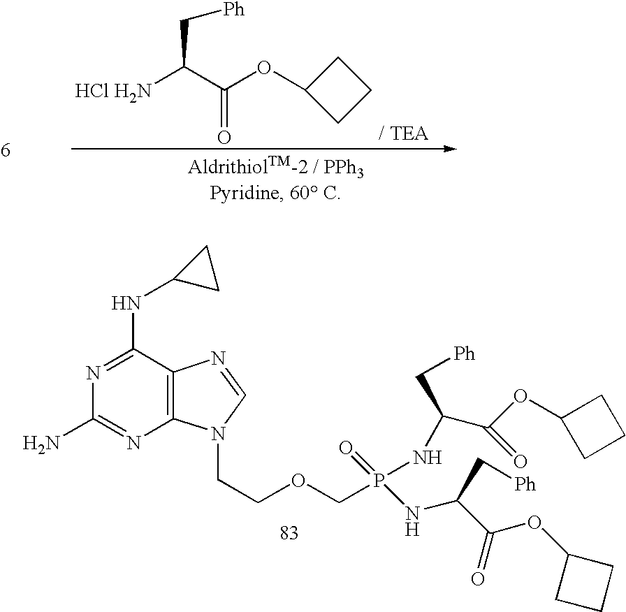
[HCl H2N]C(C(OC1CCC1)=O)C[Ph].C12=C(C(NC3CC3)=NC(N)=N1)N=CN2CCOCP(NC(C[Ph])C(=O)OC1CCC1)(=O)NC(C[Ph])C(OC1CCC1)=O
